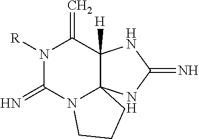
N1([R])C(=N)N2C3(C([H])(C1=C)NC(=N)N3)CCC2
